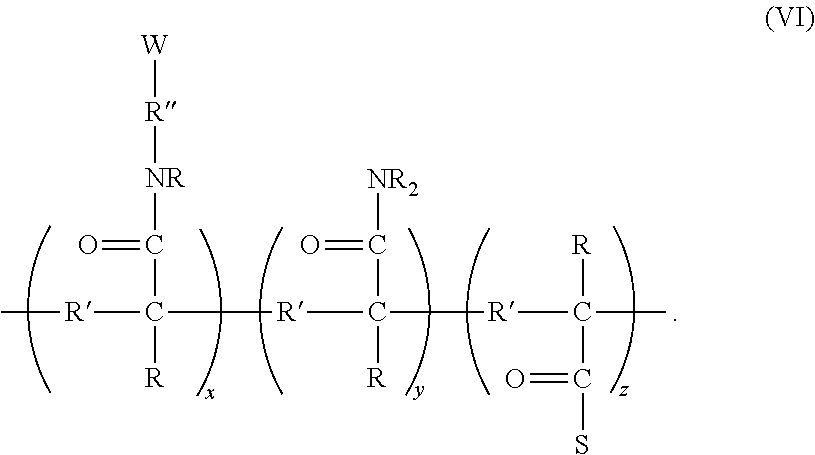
[R](C([R]C([R])(C([NR2])=O)[R]C(C)([R])C(S)=O)([R])C(=O)[NR][R][W])C
